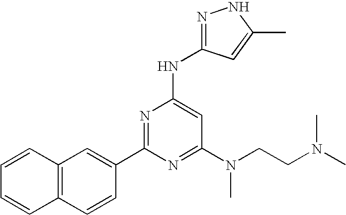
C12=C(C=CC(C3=NC(NC4=NNC(C)=C4)=CC(N(CCN(C)C)C)=N3)=C1)C=CC=C2
